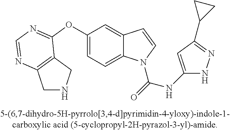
C1(OC2=NC=NC3=C2CNC3)=CC=C2C(=C1)C=CN2C(=O)NC1=CC(C2CC2)=NN1
